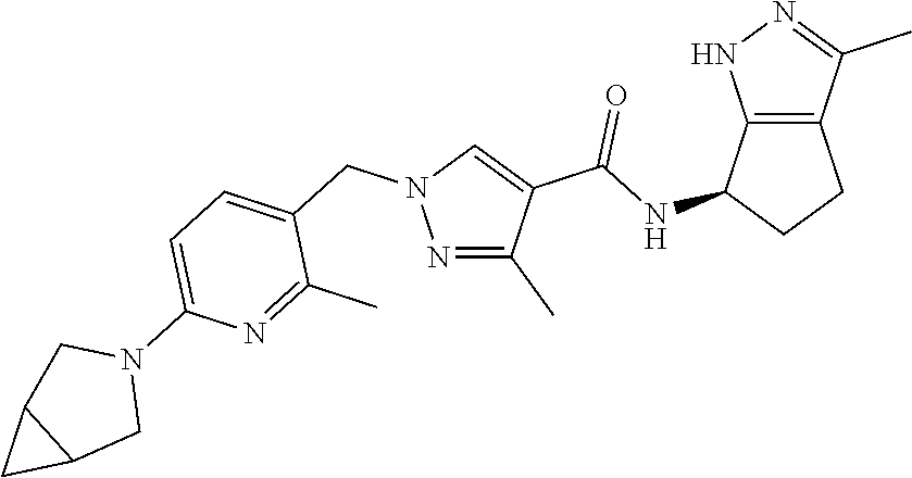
N1=C(C)C(C(NC2CCC3=C2NN=C3C)=O)=CN1CC1=CC=C(N2CC3C(C2)C3)N=C1C
